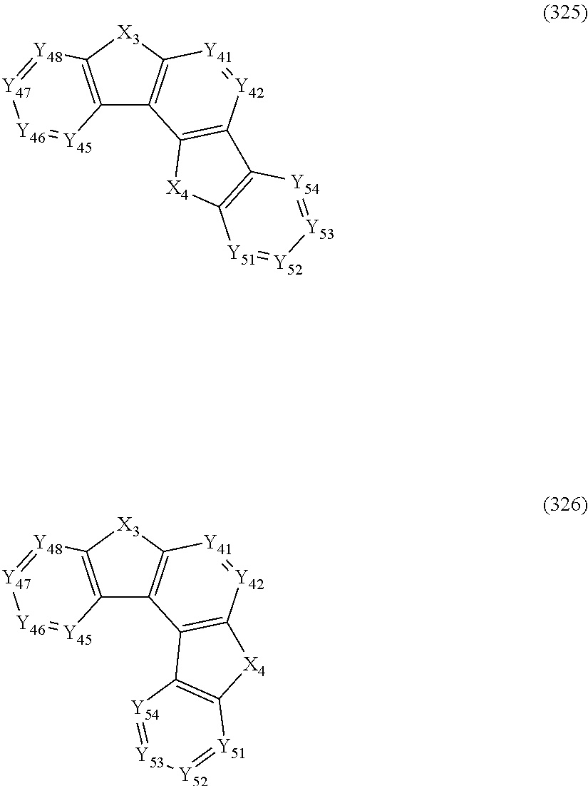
C12=C([X3]C3=C1C1=C([Y42]=[Y41]3)C3=C([X4]1)[Y51]=[Y52][Y53]=[Y54]3)[Y48]=[Y47][Y46]=[Y45]2.C12=C([X3]C3=C1C1=C([Y42]=[Y41]3)[X4]C3=C1[Y54]=[Y53][Y52]=[Y51]3)[Y48]=[Y47][Y46]=[Y45]2
